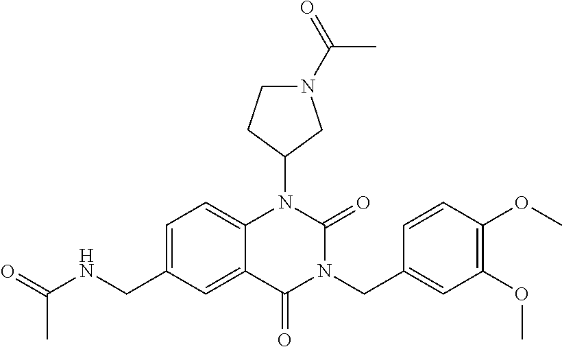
C1=C(CNC(=O)C)C=C2C(=C1)N(C1CN(C(=O)C)CC1)C(=O)N(CC1=CC(OC)=C(OC)C=C1)C2=O
